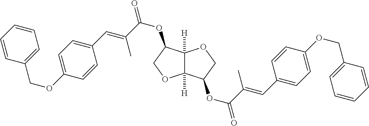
C12([H])C([H])(C(OC(C(=CC3=CC=C(OCC4=CC=CC=C4)C=C3)C)=O)CO1)OCC2OC(C(=CC1=CC=C(OCC2=CC=CC=C2)C=C1)C)=O
